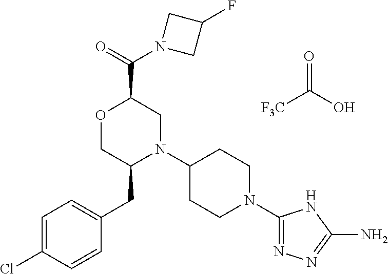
[F3C]C(O)=O.C1=C(Cl)C=CC(CC2N(C3CCN(C4=NN=C(N)N4)CC3)CC(C(=O)N3CC(F)C3)OC2)=C1
